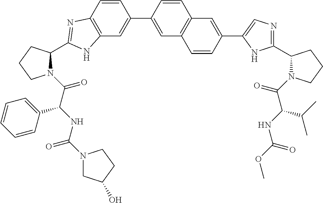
C12=C(C=C(C3=CC4=C(C=C3)C=C(C3=CN=C(C5N(C(=O)C(C(C)C)NC(=O)OC)CCC5)N3)C=C4)C=C1)NC(C1N(C(=O)C(NC(=O)N3CC(O)CC3)C3=CC=CC=C3)CCC1)=N2
